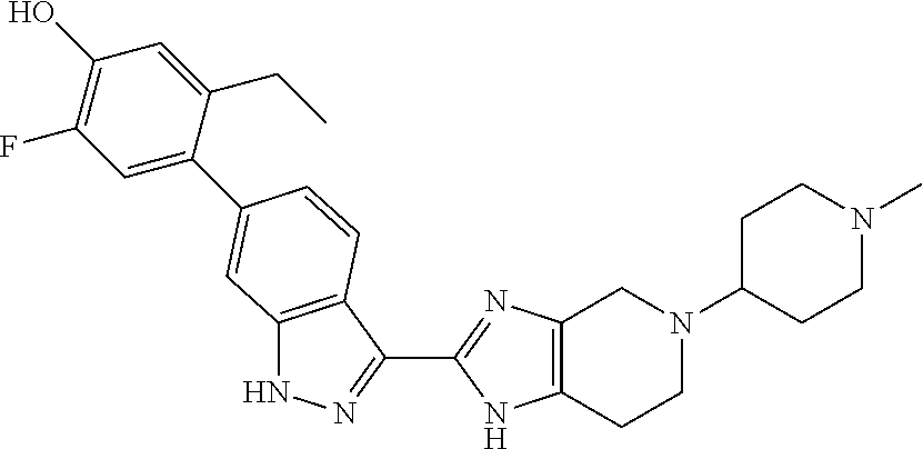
C1(C2=NC3=C(CCN(C4CCN(C)CC4)C3)N2)=NNC2=C1C=CC(C1=CC(F)=C(O)C=C1CC)=C2
